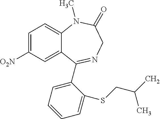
C1=C([O2N])C=C2C(=C1)N(C)C(=O)CN=C2C1=CC=CC=C1SCC(C)C
